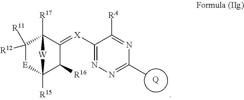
[Q].C1(C)=NN=C([X]=C2C([R16])C3([R15])[E]C([R12])([R11])C2([R17])[W]3)C([RA])=N1
